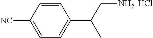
C1=CC([NC])=CC=C1C(CN)C.Cl
